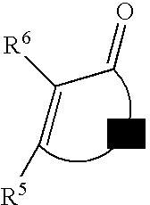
C(C(=C[R5])[R6])=O
